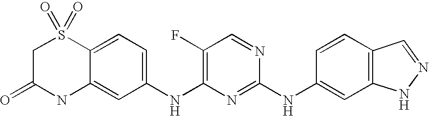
C1C(=O)NC2=CC(NC3=C(F)C=NC(NC4=CC5=C(C=C4)C=NN5)=N3)=CC=C2S1(=O)=O
